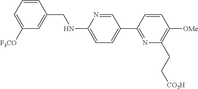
C1=CC(CNC2=CC=C(C3=NC(CC[CO2H])=C([OMe])C=C3)C=N2)=CC([F3CO])=C1
